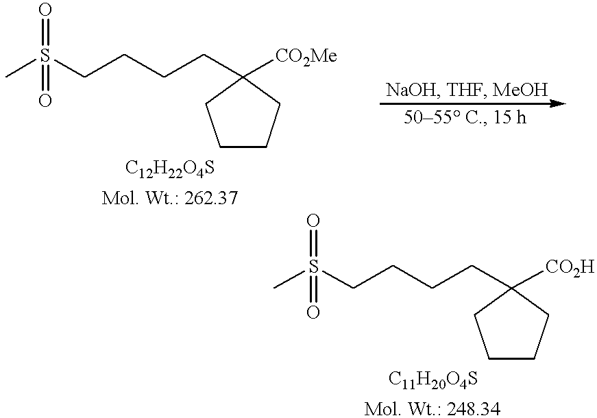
C1CCC(CCCCS(C)(=O)=O)([CO2Me])C1.C1CCC(CCCCS(C)(=O)=O)([CO2H])C1
